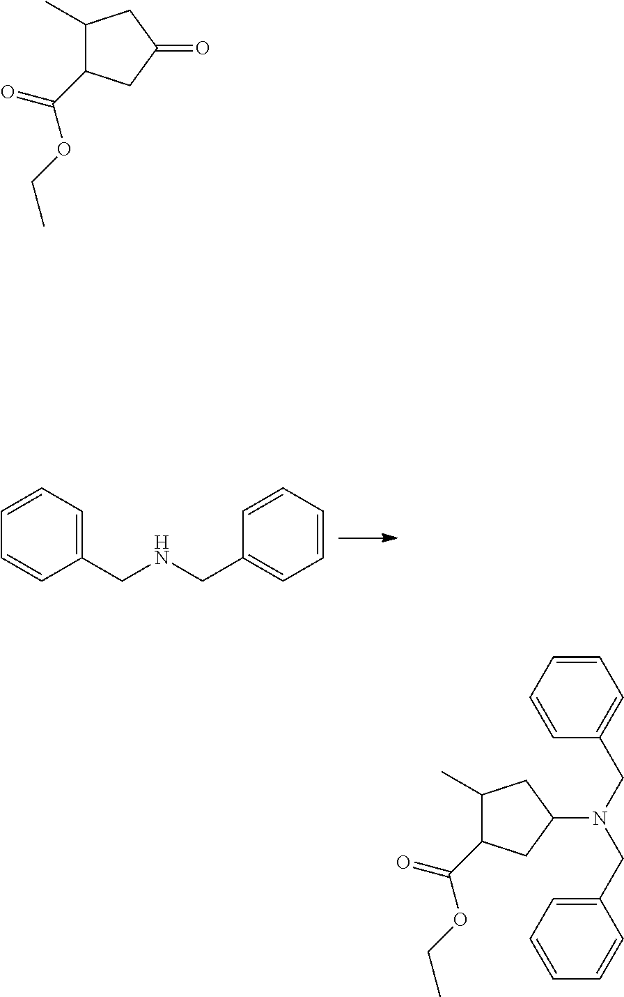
C1=CC=C(CNCC2=CC=CC=C2)C=C1.C1(C)C(C(OCC)=O)CC(=O)C1.C1(N(CC2=CC=CC=C2)CC2=CC=CC=C2)CC(C)C(C(=O)OCC)C1
